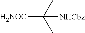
[H2NOC]C(C)(C)[NHCbz]
